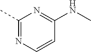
C1(C)=NC=CC(NC)=N1
